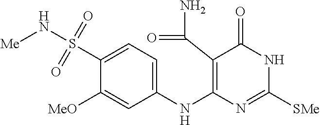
C1(NC2=C(C(N)=O)C(=O)NC([SMe])=N2)=CC=C(S(N[Me])(=O)=O)C([MeO])=C1
